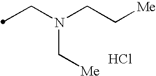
Cl.C(N(CC[Me])C[Me])C
